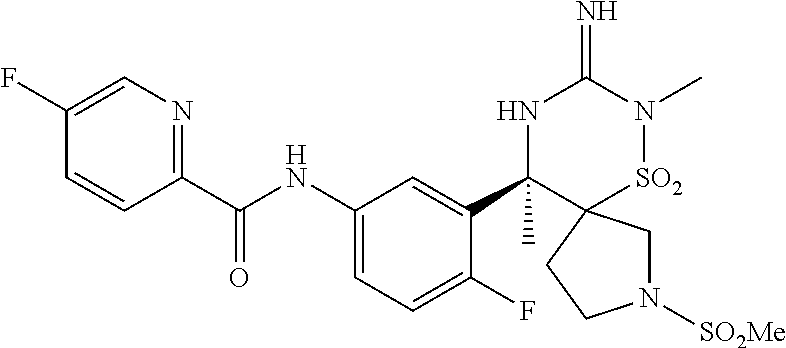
C1(F)=CN=C(C(NC2=CC=C(F)C(C3(C)NC(=N)N(C)[SO2]C34CN([SO2Me])CC4)=C2)=O)C=C1
